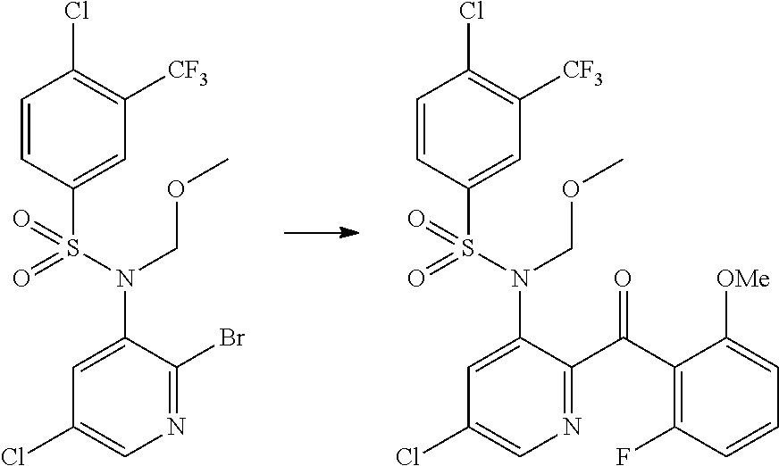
C1=CC(S(=O)(=O)N(COC)C2=CC(Cl)=CN=C2Br)=CC([CF3])=C1Cl.C1=CC(S(=O)(=O)N(COC)C2=CC(Cl)=CN=C2C(C2=C(F)C=CC=C2[OMe])=O)=CC([CF3])=C1Cl
